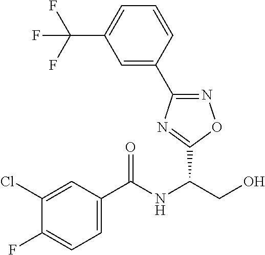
C1(C(NC(CO)C2=NC(C3=CC(C(F)(F)F)=CC=C3)=NO2)=O)=CC=C(F)C(Cl)=C1
